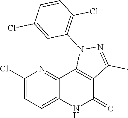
C1=C(Cl)N=C2C(=C1)NC(=O)C1=C2N(C2=C(Cl)C=CC(Cl)=C2)N=C1C
